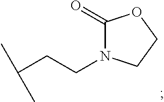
C(CCN1C(=O)OCC1)(C)C
